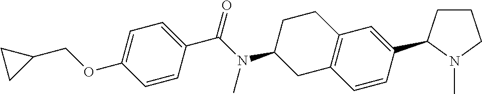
C1=C(OCC2CC2)C=CC(C(N(C2CC3=C(CC2)C=C(C2CCCN2C)C=C3)C)=O)=C1
